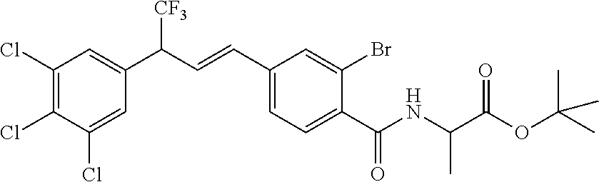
N(C(=O)C1=CC=C(C=CC([CF3])C2=CC(Cl)=C(Cl)C(Cl)=C2)C=C1Br)C(C(OC(C)(C)C)=O)C
